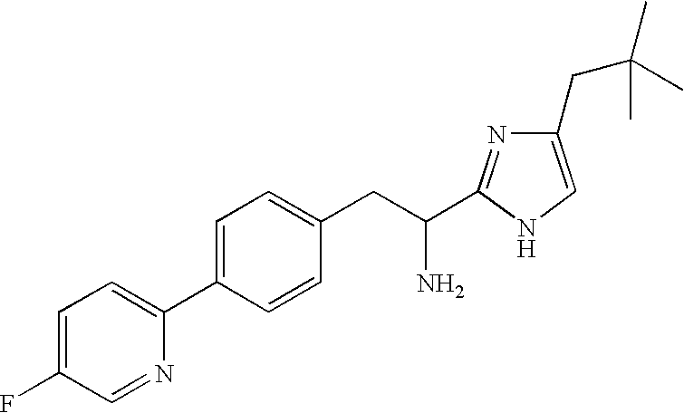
C1=C(F)C=NC(C2=CC=C(CC(N)C3=NC(CC(C)(C)C)=CN3)C=C2)=C1
